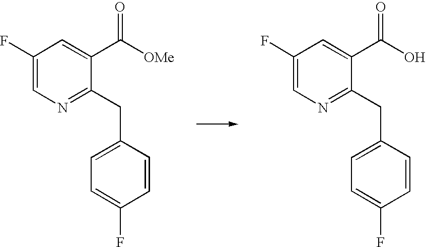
C1(F)=CN=C(CC2=CC=C(F)C=C2)C(C(O)=O)=C1.C1(F)=CN=C(CC2=CC=C(F)C=C2)C(C([OMe])=O)=C1
